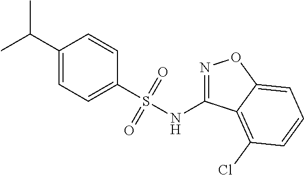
C1(C(C)C)=CC=C(S(NC2=NOC3=CC=CC(Cl)=C23)(=O)=O)C=C1
